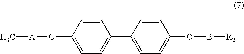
[A](OC1=CC=C(C2=CC=C(OB[R2])C=C2)C=C1)C
